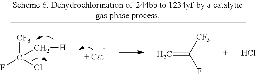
[CF3]C(Cl)(F)C[H].C=C([CF3])F.Cl
